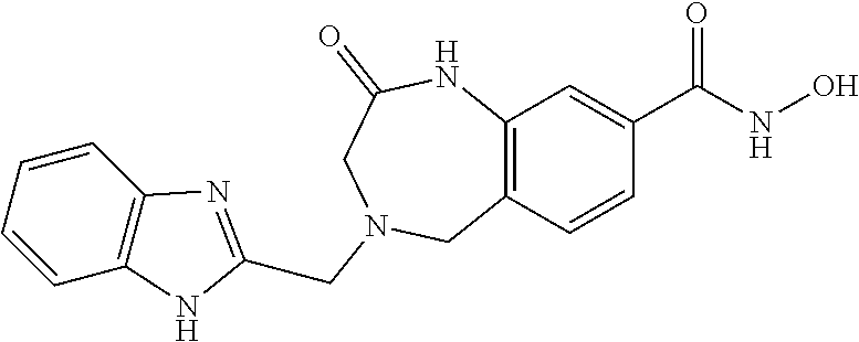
C12=C(C=CC(C(NO)=O)=C1)CN(CC1=NC3=C(N1)C=CC=C3)CC(=O)N2
